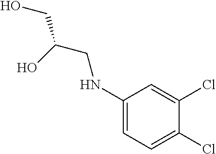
N(C1=CC=C(Cl)C(Cl)=C1)CC(CO)O
